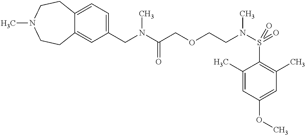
C1(CN(C(COCCN(S(=O)(C2=C(C)C=C(OC)C=C2C)=O)C)=O)C)=CC=C2C(=C1)CCN(C)CC2
